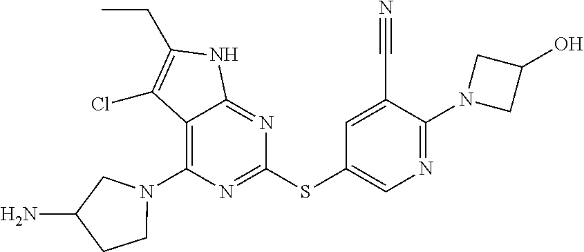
C12=C(N3CCC(N)C3)N=C(SC3=CN=C(N4CC(O)C4)C(C#N)=C3)N=C1NC(CC)=C2Cl
